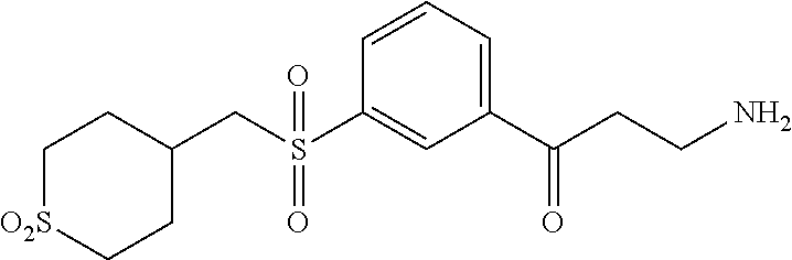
C1[O2S]CCC(CS(C2=CC(C(CCN)=O)=CC=C2)(=O)=O)C1
